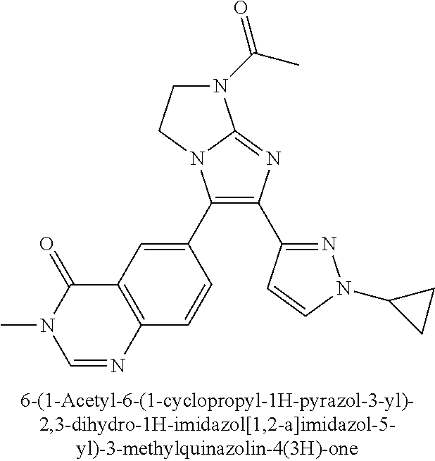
C1(C2=CC3=C(C=C2)N=CN(C)C3=O)=C(C2=NN(C3CC3)C=C2)N=C2N1CCN2C(C)=O
